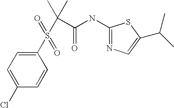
C1=C(Cl)C=CC(S(C(C(=O)NC2=NC=C(C(C)C)S2)(C)C)(=O)=O)=C1
